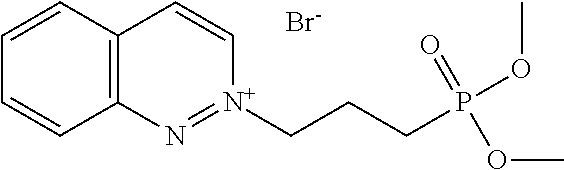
C12=C(C=CC=C1)C=C[N+](CCCP(OC)(=O)OC)=N2.[Br-]
